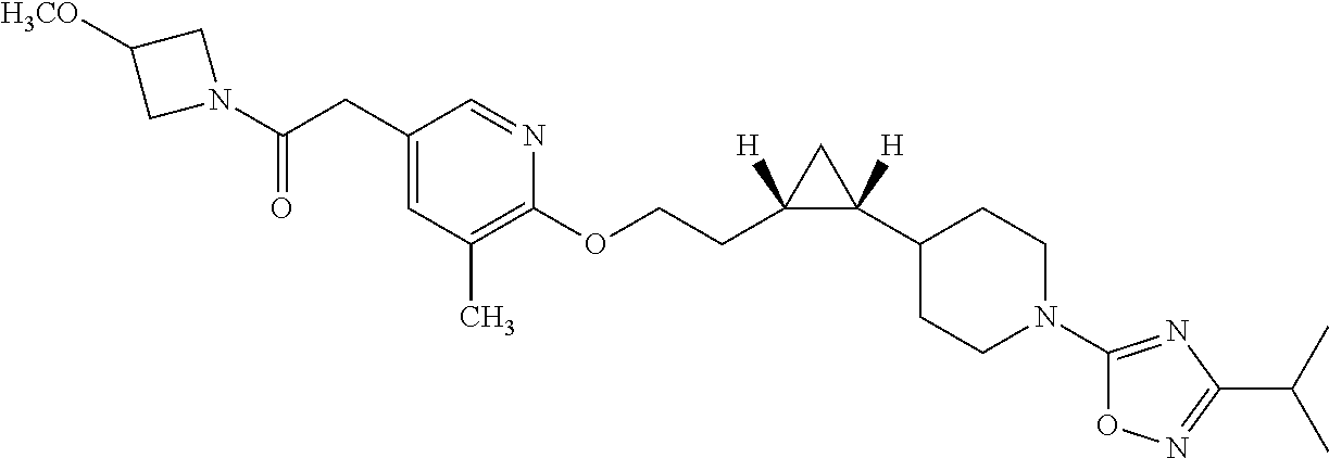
C1(CC(N2CC([H3CO])C2)=O)=CC(C)=C(OCCC2([H])C([H])(C3CCN(C4=NC(C(C)C)=NO4)CC3)C2)N=C1
